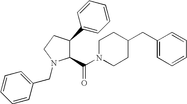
C(N1CCC(CC2=CC=CC=C2)CC1)(=O)C1C(C2=CC=CC=C2)CCN1CC1=CC=CC=C1
